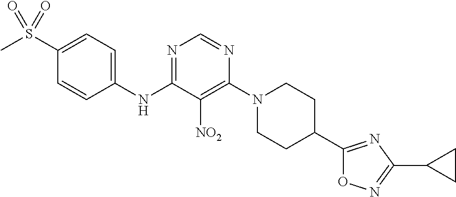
C1(S(C)(=O)=O)=CC=C(NC2=NC=NC(N3CCC(C4=NC(C5CC5)=NO4)CC3)=C2[NO2])C=C1
